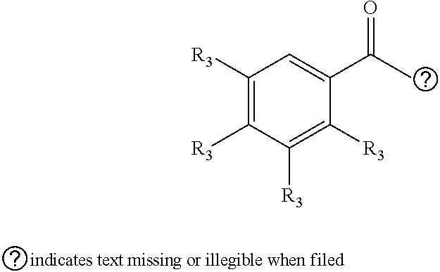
C1([R3])=C([R3])C([R3])=C([R3])C(C(C)=O)=C1
